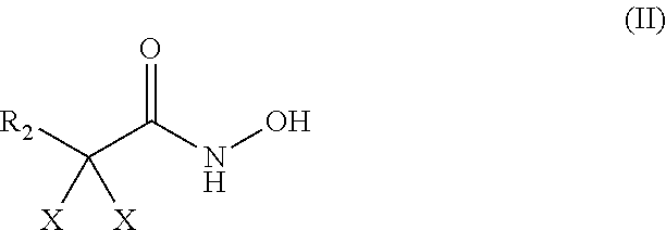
[R2]C(C(NO)=O)([X])[X]
